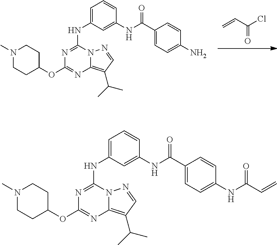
C=CC(Cl)=O.N1=C(NC2=CC=CC(NC(C3=CC=C(N)C=C3)=O)=C2)N2C(=C(C(C)C)C=N2)N=C1OC1CCN(C)CC1.N1=C(NC2=CC=CC(NC(C3=CC=C(NC(C=C)=O)C=C3)=O)=C2)N2C(=C(C(C)C)C=N2)N=C1OC1CCN(C)CC1
